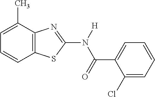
C1=C(C)C2=C(C=C1)SC(N([H])C(=O)C1=CC=CC=C1Cl)=N2
